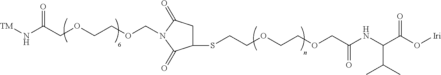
[TM]NC(COCCOCN1C(=O)CC(SCCOCCOCC(NC(C(O[Iri])=O)C(C)C)=O)C1=O)=O
